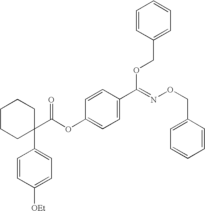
C1=CC(C(=NOCC2=CC=CC=C2)OCC2=CC=CC=C2)=CC=C1OC(C1(C2=CC=C([OEt])C=C2)CCCCC1)=O
